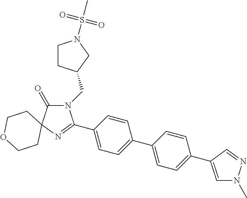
N1(CC2CCN(S(C)(=O)=O)C2)C(=O)C2(N=C1C1=CC=C(C3=CC=C(C4=CN(C)N=C4)C=C3)C=C1)CCOCC2
